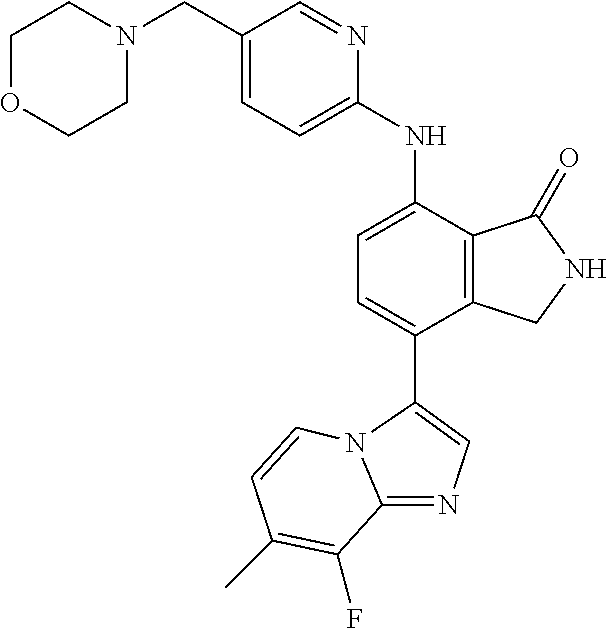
C1(CN2CCOCC2)=CC=C(NC2=CC=C(C3=CN=C4N3C=CC(C)=C4F)C3=C2C(=O)NC3)N=C1
